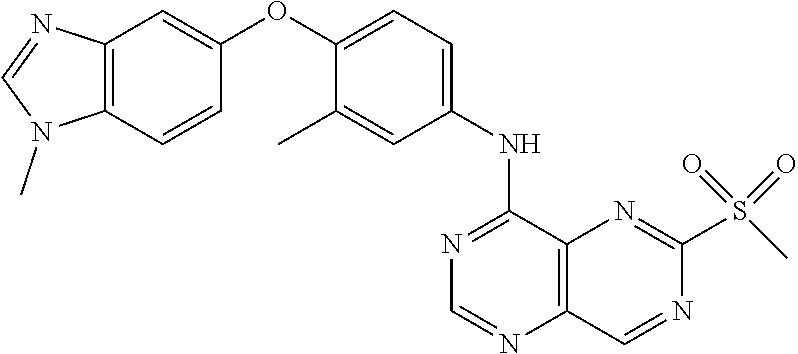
C12=C(C=CC(OC3=CC=C(NC4=NC=NC5=C4N=C(S(=O)(=O)C)N=C5)C=C3C)=C1)N(C)C=N2
